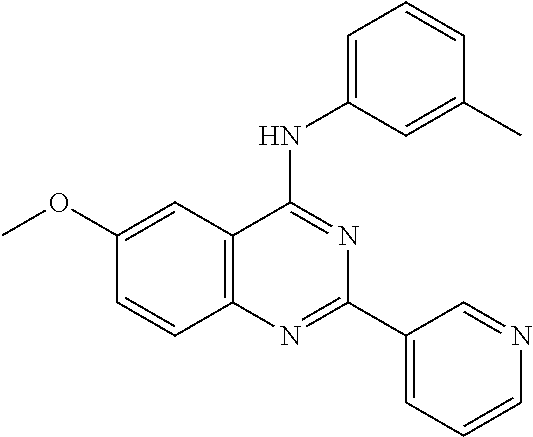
C1(OC)=CC2=C(C=C1)N=C(C1=CC=CN=C1)N=C2NC1=CC=CC(C)=C1
